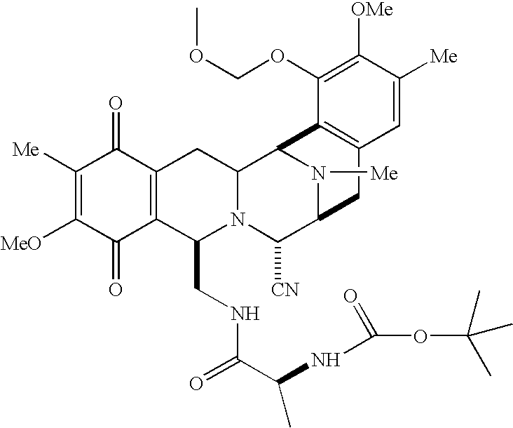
C1([Me])=C([MeO])C(=O)C2=C(C1=O)CC1N(C2CNC(C(C)NC(=O)OC(C)(C)C)=O)C([CN])C2N([Me])C1C1=C(C2)C=C([Me])C([OMe])=C1OCOC
